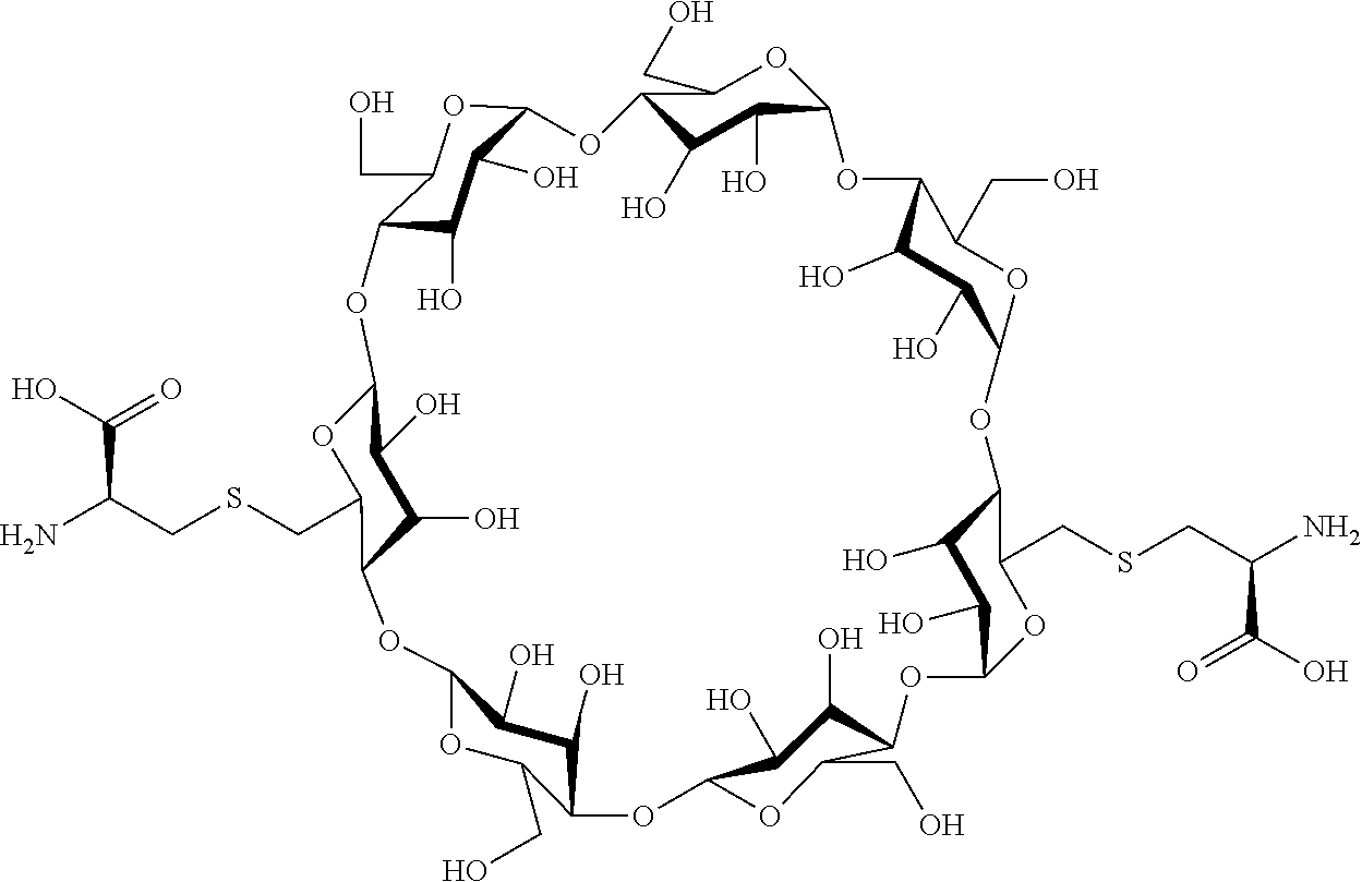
C12C(O)C(O)C(OC1CSCC(N)C(=O)O)OC1C(O)C(O)C(OC1CO)OC1C(O)C(O)C(OC1CO)OC1C(O)C(O)C(OC1CO)OC1C(CSCC(C(=O)O)N)OC(C(O)C1O)OC1C(O)C(O)C(OC1CO)OC1C(CO)OC(C(O)C1O)O2
